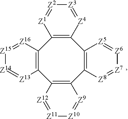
C12=C([Z4]=[Z3][Z2]=[Z1]1)C1=C(C3=C(C4=C2[Z16]=[Z15][Z14]=[Z13]4)[Z12]=[Z11][Z10]=[Z9]3)[Z8]=[Z7][Z6]=[Z5]1
